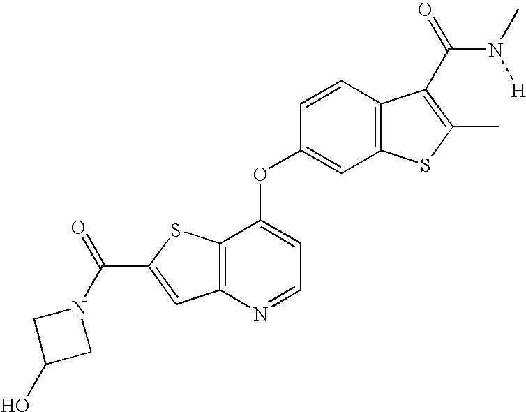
N1(C(C2=CC3=C(S2)C(OC2=CC4=C(C=C2)C(C(N([H])C)=O)=C(C)S4)=CC=N3)=O)CC(O)C1
